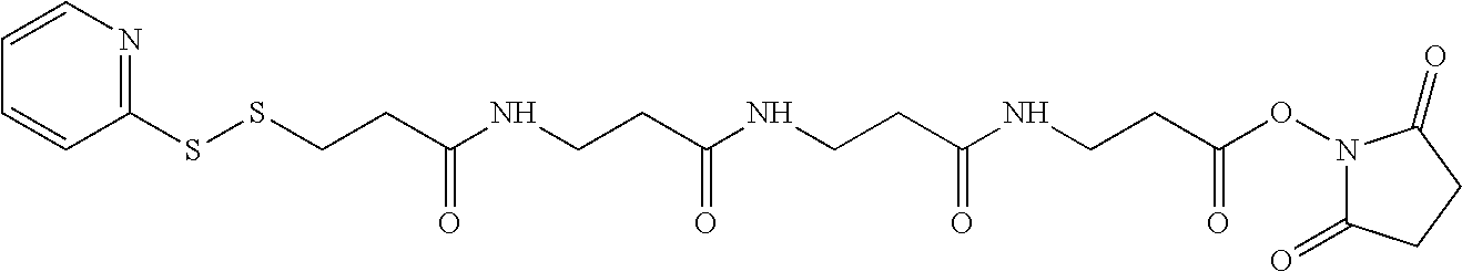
C1(SSCCC(NCCC(NCCC(NCCC(ON2C(=O)CCC2=O)=O)=O)=O)=O)=NC=CC=C1
